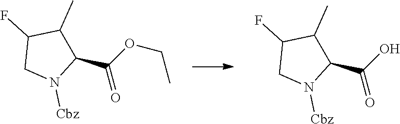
C1(C(O)=O)C(C)C(F)CN1[Cbz].C1(C(OCC)=O)C(C)C(F)CN1[Cbz]
